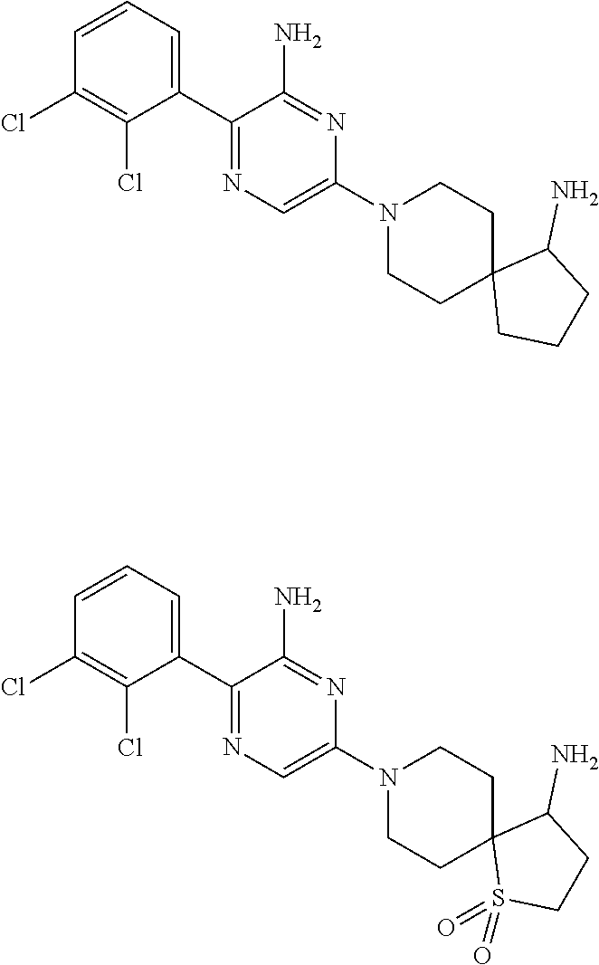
C1=CC=C(C2=NC=C(N3CCC4(CC3)CCCC4N)N=C2N)C(Cl)=C1Cl.C1=CC=C(C2=NC=C(N3CCC4(CC3)S(=O)(=O)CCC4N)N=C2N)C(Cl)=C1Cl
